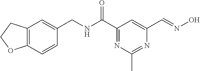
C12=C(C=CC(CNC(C3=NC(C)=NC(C=NO)=C3)=O)=C1)OCC2
